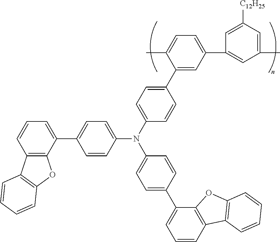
C1(N(C2=CC=C(C3=CC(C4=CC(C)=CC([C12H25])=C4)=CC=C3C)C=C2)C2=CC=C(C3=CC=CC4=C3OC3=C4C=CC=C3)C=C2)=CC=C(C2=CC=CC3=C2OC2=C3C=CC=C2)C=C1
